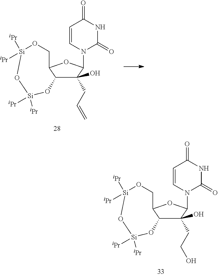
C1=CN(C2C(O)(CCO)C3C(O2)CO[Si]([iPr])([iPr])O[Si]([iPr])([iPr])O3)C(=O)NC1=O.C1=CN(C2C(O)(CC=C)C3C(O2)CO[Si]([iPr])([iPr])O[Si]([iPr])([iPr])O3)C(=O)NC1=O
